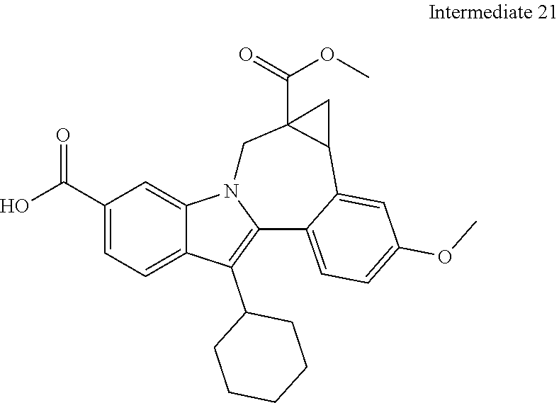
C1(C(O)=O)=CC=C2C(=C1)N1C(=C2C2CCCCC2)C2=CC=C(OC)C=C2C2C(C(=O)OC)(C1)C2
